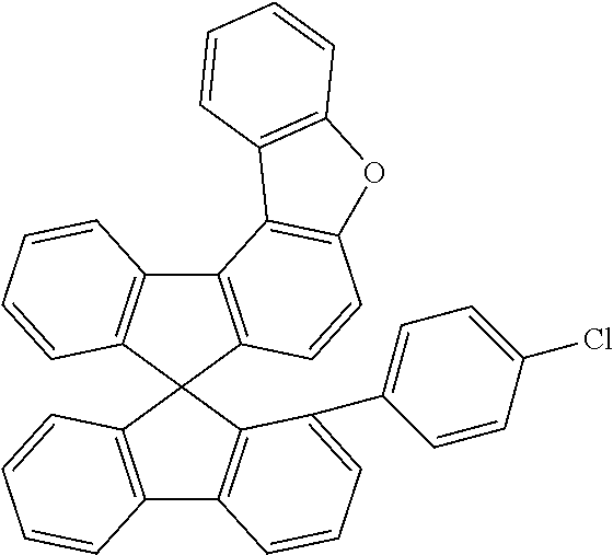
C12=C(C3(C4=C1C=CC=C4)C1=C(C4=C3C(C3=CC=C(Cl)C=C3)=CC=C4)C=CC=C1)C=CC1=C2C2=C(O1)C=CC=C2
